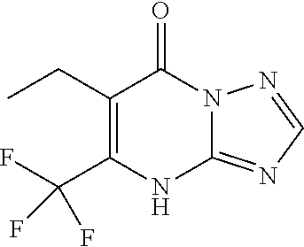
C12=NC=NN1C(=O)C(CC)=C(C(F)(F)F)N2
